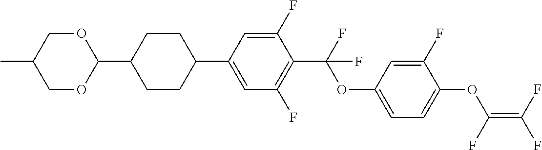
O(C(C1=C(F)C=C(C2CCC(C3OCC(C)CO3)CC2)C=C1F)(F)F)C1=CC=C(OC(=C(F)F)F)C(F)=C1
